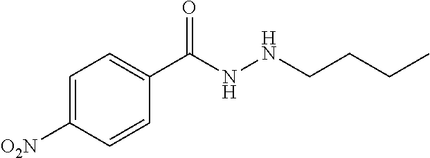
C1=C([O2N])C=CC(C(NNCCCC)=O)=C1
